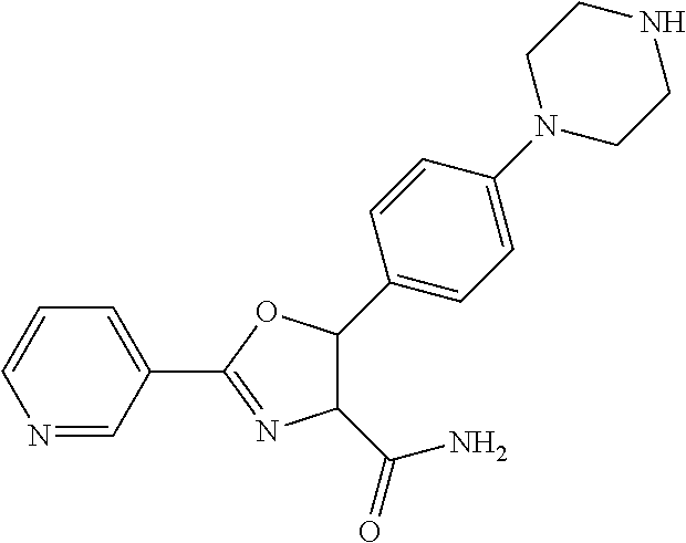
N1=CC(C2=NC(C(=O)N)C(C3=CC=C(N4CCNCC4)C=C3)O2)=CC=C1
